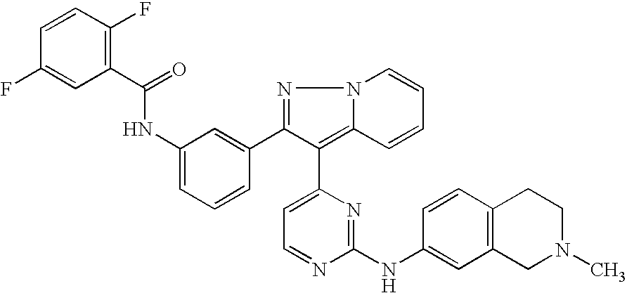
C1=CC(F)=C(C(NC2=CC=CC(C3=NN4C(=C3C3=CC=NC(NC5=CC6=C(C=C5)CCN(C)C6)=N3)C=CC=C4)=C2)=O)C=C1F
